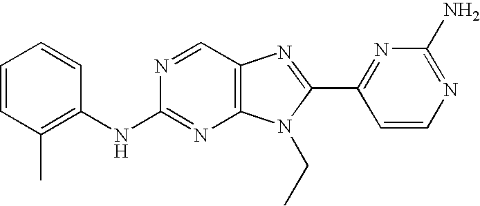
C1=CC(C)=C(NC2=NC3=C(C=N2)N=C(C2=NC(N)=NC=C2)N3CC)C=C1
